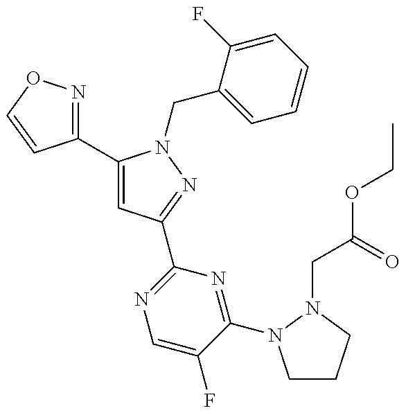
C1(C2=CC(C3=NC=C(F)C(N4CCCN4CC(=O)OCC)=N3)=NN2CC2=CC=CC=C2F)=NOC=C1
